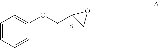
C1=CC=CC(OCC2CO2)=C1.S
